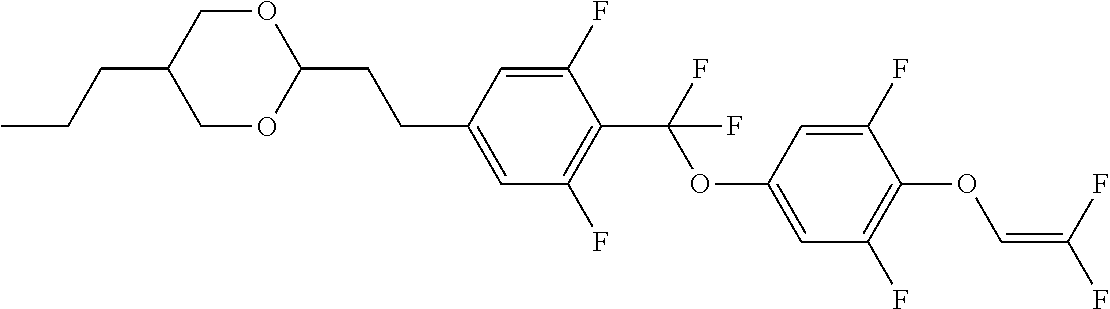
C1OC(CCC2=CC(F)=C(C(F)(OC3=CC(F)=C(OC=C(F)F)C(F)=C3)F)C(F)=C2)OCC1CCC
